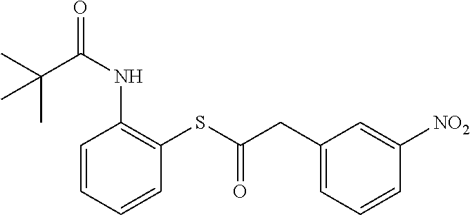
CC(C(NC1=C(SC(CC2=CC=CC([NO2])=C2)=O)C=CC=C1)=O)(C)C
